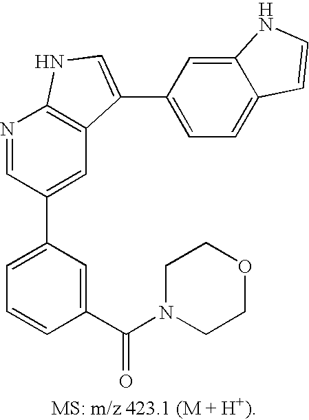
C1=C(C2=CC3=C(N=C2)NC=C3C2=CC=C3C(=C2)NC=C3)C=C(C(=O)N2CCOCC2)C=C1
